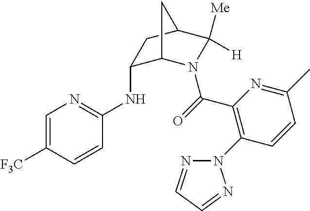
C1(NC2=NC=C([F3C])C=C2)C2N(C(=O)C3=C(N4N=CC=N4)C=CC(C)=N3)C([Me])([H])C(C1)C2
